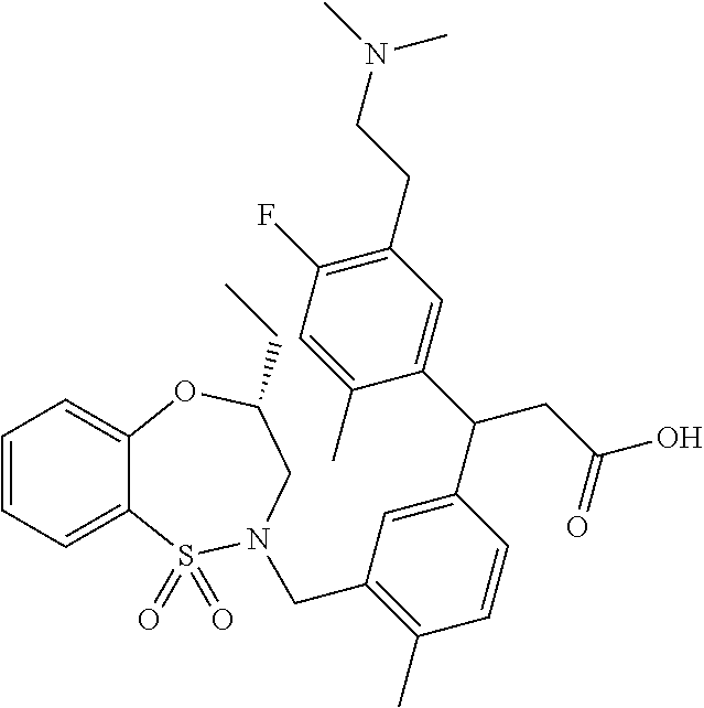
C1=CC=C2C(=C1)OC(CC)CN(CC1=C(C)C=CC(C(CC(=O)O)C3=CC(CCN(C)C)=C(F)C=C3C)=C1)S2(=O)=O
